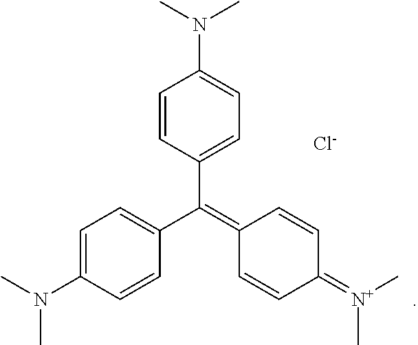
C1=CC(C(=C2C=CC(=[N+](C)C)C=C2)C2=CC=C(N(C)C)C=C2)=CC=C1N(C)C.[Cl-]
